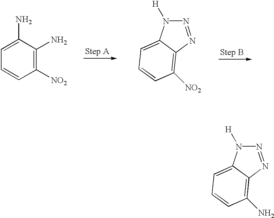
N1=NC2=C(N)C=CC=C2N1[H].C1([NO2])=C(N)C(N)=CC=C1.N1=NC2=C([NO2])C=CC=C2N1[H]
